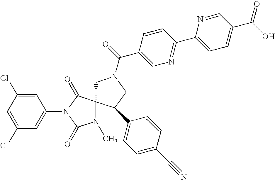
C1N(C(=O)C2=CN=C(C3=CC=C(C(O)=O)C=N3)C=C2)CC(C2=CC=C(C#N)C=C2)C12N(C)C(=O)N(C1=CC(Cl)=CC(Cl)=C1)C2=O
